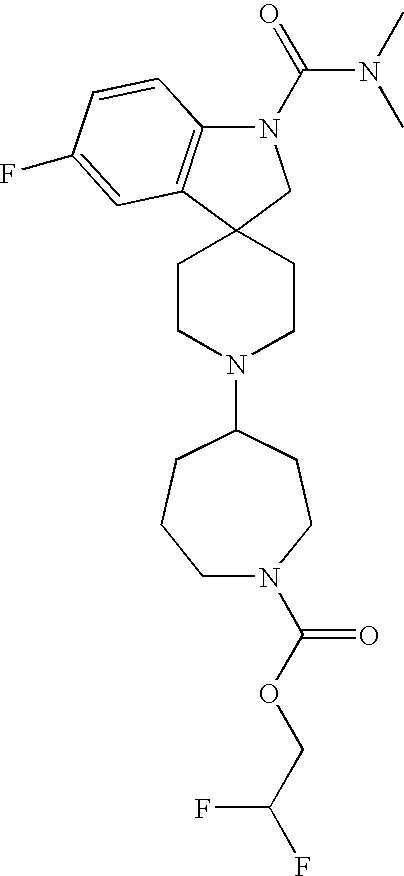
C1CN(C2CCN(C(OCC(F)F)=O)CCC2)CCC12C1=C(N(C(=O)N(C)C)C2)C=CC(F)=C1
